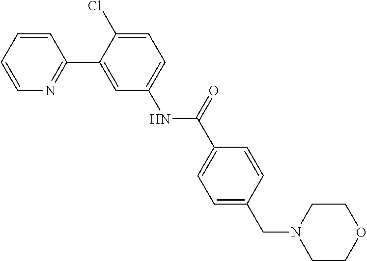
C1=CC=CN=C1C1=CC(NC(=O)C2=CC=C(CN3CCOCC3)C=C2)=CC=C1Cl
